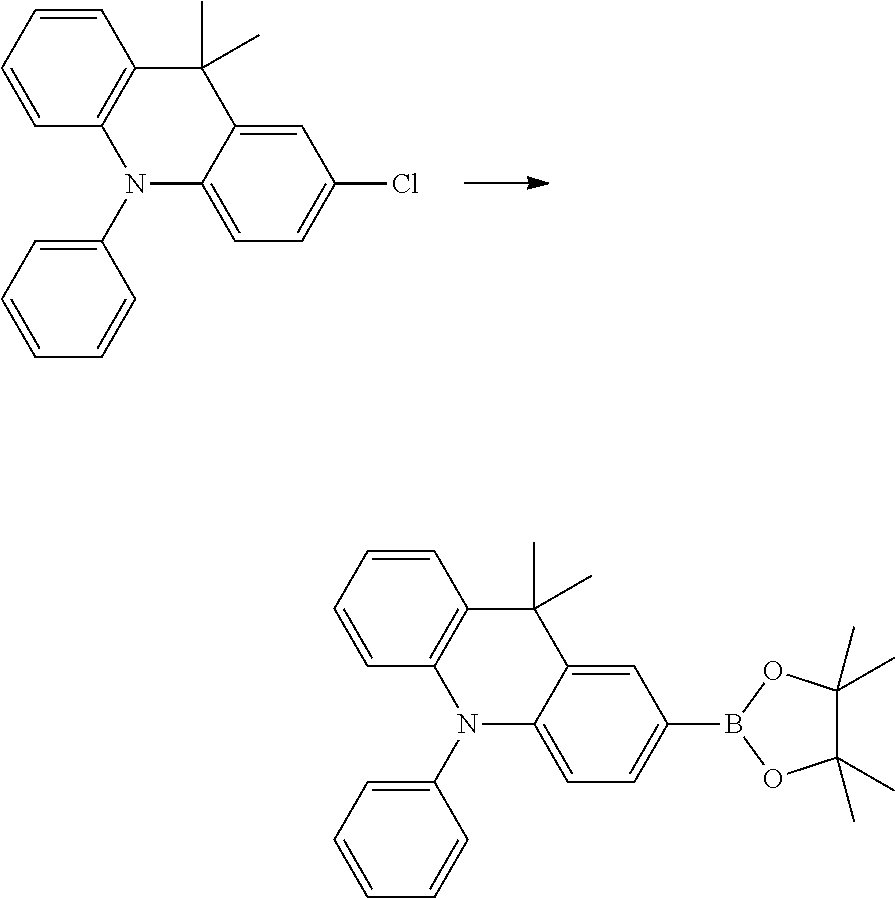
C1=CC2=C(C=C1)C(C)(C)C1=CC(Cl)=CC=C1N2C1=CC=CC=C1.C1=CC2=C(C=C1)C(C)(C)C1=CC(B3OC(C)(C)C(C)(C)O3)=CC=C1N2C1=CC=CC=C1
